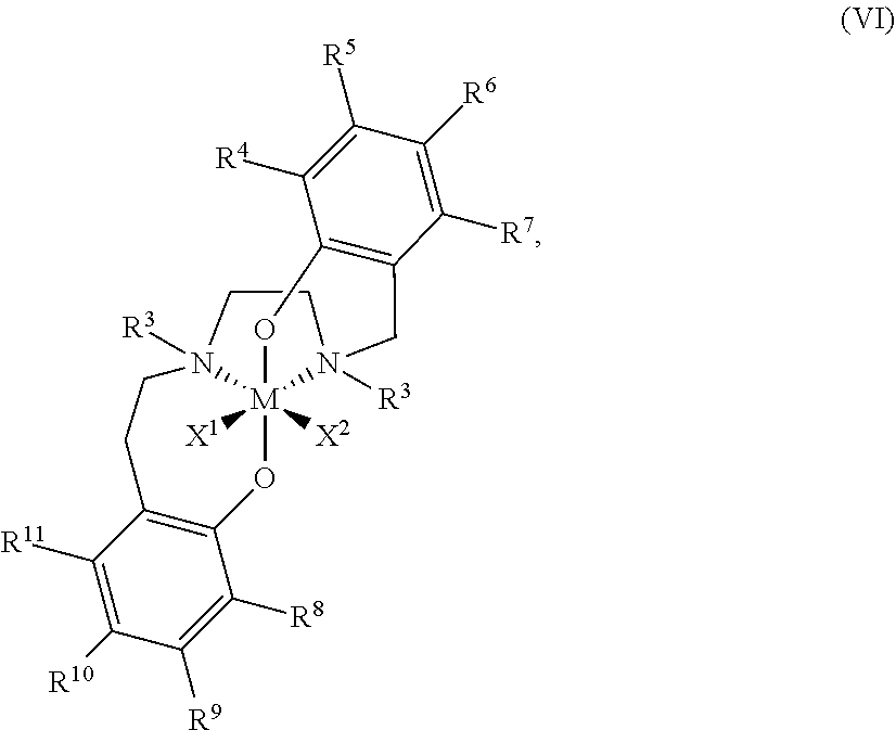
C12=C(C([R11])=C([R10])C([R9])=C1[R8])CCN1([R3])[M]3([X1])([X2])(O2)N([R3])(CC2=C(C([R4])=C([R5])C([R6])=C2[R7])O3)CC1
